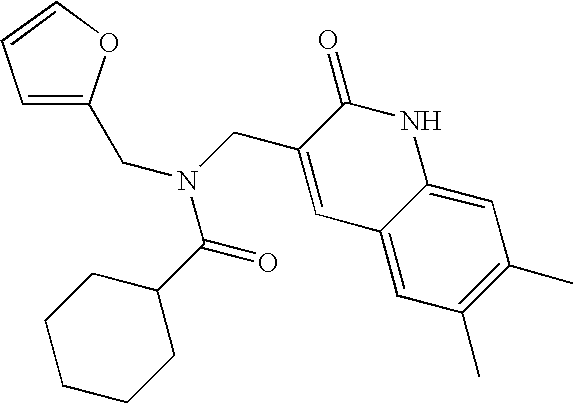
C1=C(CN(C(C2CCCCC2)=O)CC2=CC3=CC(C)=C(C)C=C3NC2=O)OC=C1
